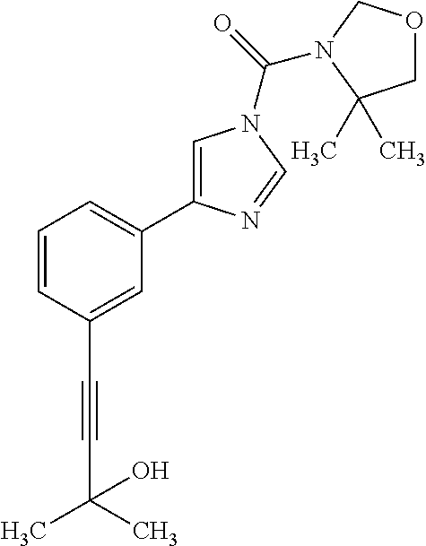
C1=CC(C#CC(C)(C)O)=CC(C2=CN(C(=O)N3COCC3(C)C)C=N2)=C1
